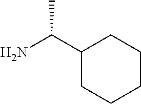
C1(C(N)C)CCCCC1
